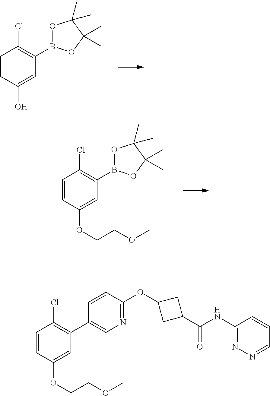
C1=CC(O)=CC(B2OC(C)(C)C(C)(C)O2)=C1Cl.C1=CC(OCCOC)=CC(B2OC(C)(C)C(C)(C)O2)=C1Cl.C1=CC(OCCOC)=CC(C2=CN=C(OC3CC(C(=O)NC4=NN=CC=C4)C3)C=C2)=C1Cl
